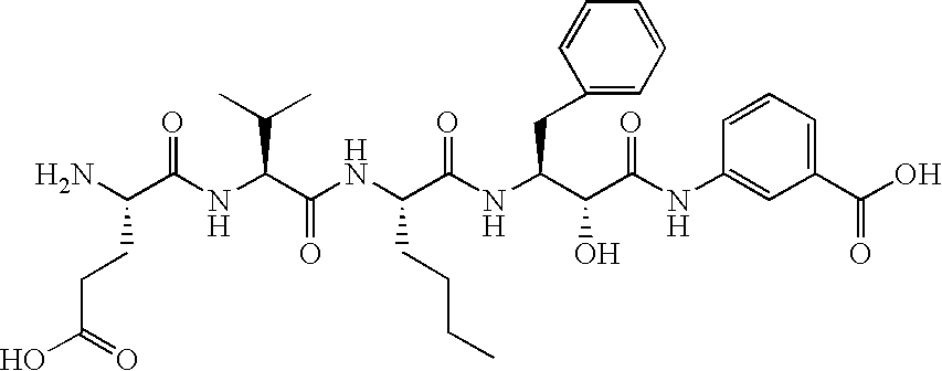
NC(C(NC(C(NC(C(NC(C(C(NC1=CC(C(O)=O)=CC=C1)=O)O)CC1=CC=CC=C1)=O)CCCC)=O)C(C)C)=O)CCC(O)=O
